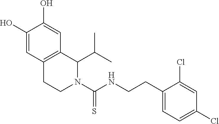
C1(CCNC(N2C(C(C)C)C3=C(CC2)C=C(O)C(O)=C3)=S)=CC=C(Cl)C=C1Cl
